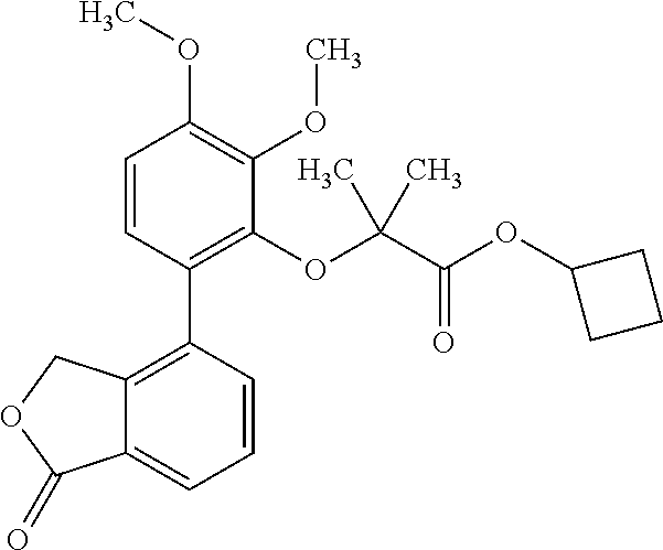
C12=C(C3=C(OC(C(OC4CCC4)=O)(C)C)C(OC)=C(OC)C=C3)C=CC=C1C(=O)OC2
